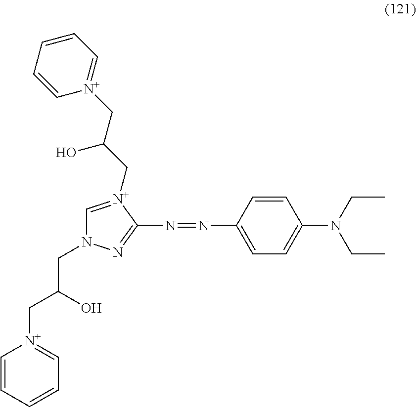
C1=[N+](CC(C[N+]2=CC=CC=C2)O)C(N=NC2=CC=C(N(CC)CC)C=C2)=NN1CC(C[N+]1=CC=CC=C1)O
